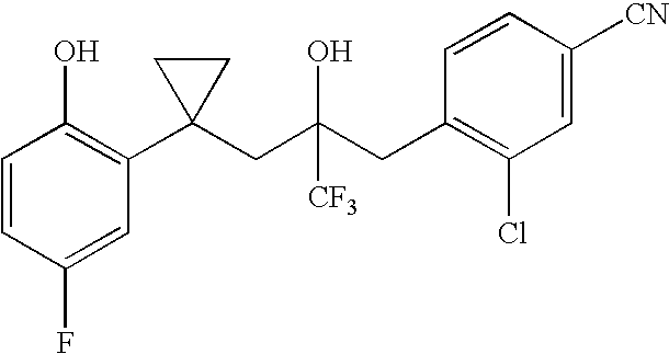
C1(F)=CC(C2(CC(CC3=C(Cl)C=C([CN])C=C3)([CF3])O)CC2)=C(O)C=C1
